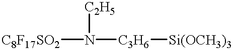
[C8F17SO2]N([C2H5])[C3H6][Si(OCH3)3]
